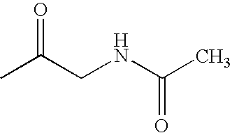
CC(CNC(C)=O)=O
